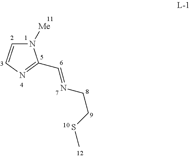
N1([Me])C=CN=C1C=NCCSC
